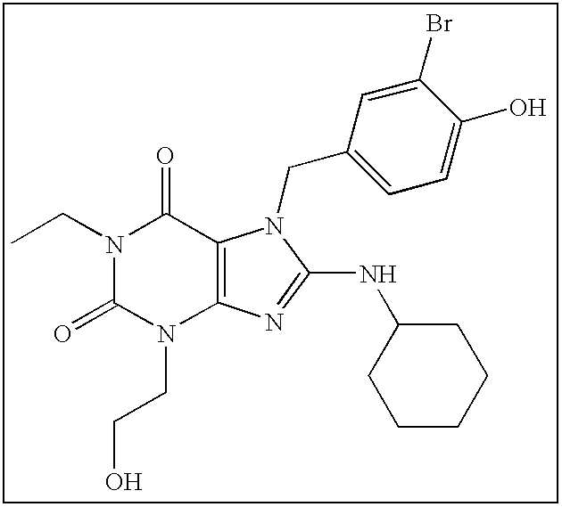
CCN1C(=O)N(CCO)C2=C(C1=O)N(CC1=CC=C(O)C(Br)=C1)C(NC1CCCCC1)=N2
